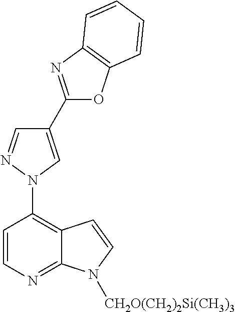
N1(C2=C3C(=NC=C2)N([CH2O(CH2)2Si(CH3)3])C=C3)C=C(C2=NC3=C(O2)C=CC=C3)C=N1
